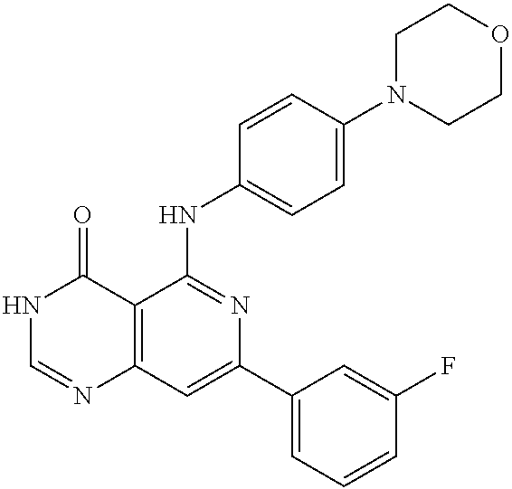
C12=C(C=C(C3=CC=CC(F)=C3)N=C1NC1=CC=C(N3CCOCC3)C=C1)N=CNC2=O
